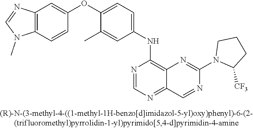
C12=C(C=CC(OC3=CC=C(NC4=C5C(=NC=N4)C=NC(N4C([CF3])CCC4)=N5)C=C3C)=C1)N(C)C=N2
